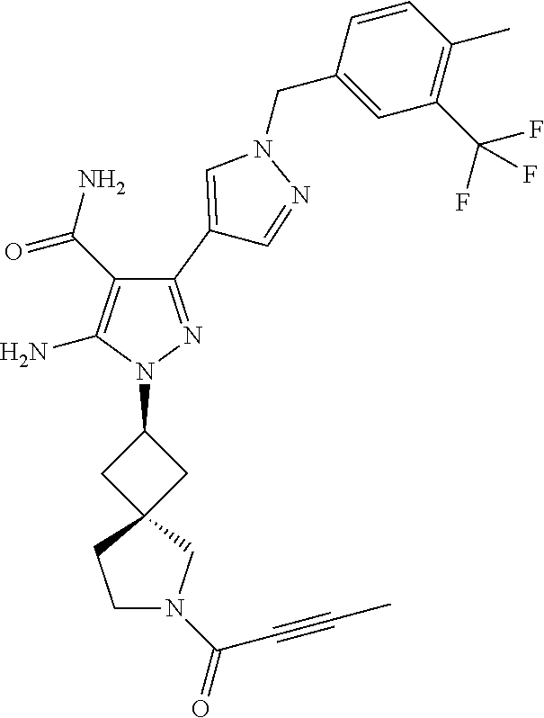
C1(C(N)=O)=C(N)N(C2CC3(C2)CCN(C(C#CC)=O)C3)N=C1C1=CN(CC2=CC(C(F)(F)F)=C(C)C=C2)N=C1
